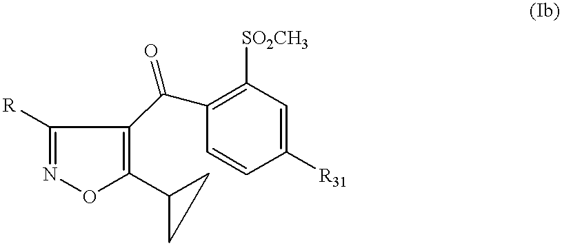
C1([R])=NOC(C2CC2)=C1C(C1=C([SO2CH3])C=C([R31])C=C1)=O
